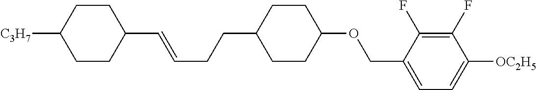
C(OC1CCC(CCC=CC2CCC([C3H7])CC2)CC1)C1=CC=C([OC2H5])C(F)=C1F
